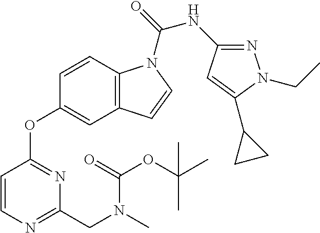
C1=CN=C(CN(C)C(=O)OC(C)(C)C)N=C1OC1=CC2=C(C=C1)N(C(=O)NC1=NN(CC)C(C3CC3)=C1)C=C2
